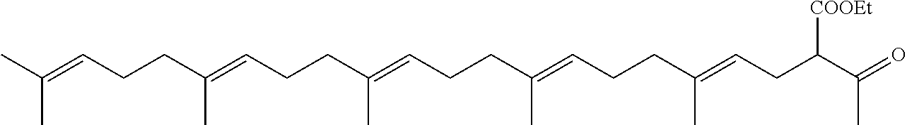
CC(=CCCC(=CCCC(=CCCC(C)=CCCC(=CCC(C(=O)C)[COOEt])C)C)C)C
